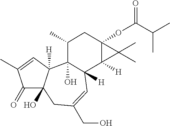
C1(=O)C2(O)C([H])(C=C1C)C1(O)C([H])(C=C(CO)C2)C2([H])C(OC(C(C)C)=O)(CC1C)C2(C)C
